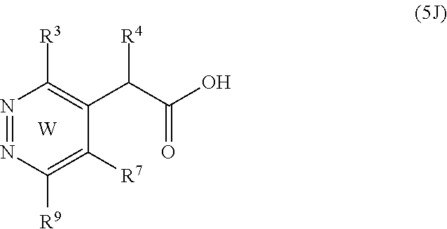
N1=NC([R9])=C([R7])C(C(C(O)=O)[R4])=C1[R3].[W]
